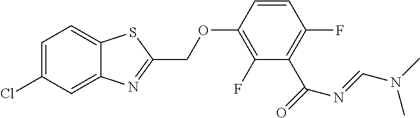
C1=C(Cl)C=C2C(=C1)SC(COC1=C(F)C(C(N=CN(C)C)=O)=C(F)C=C1)=N2
